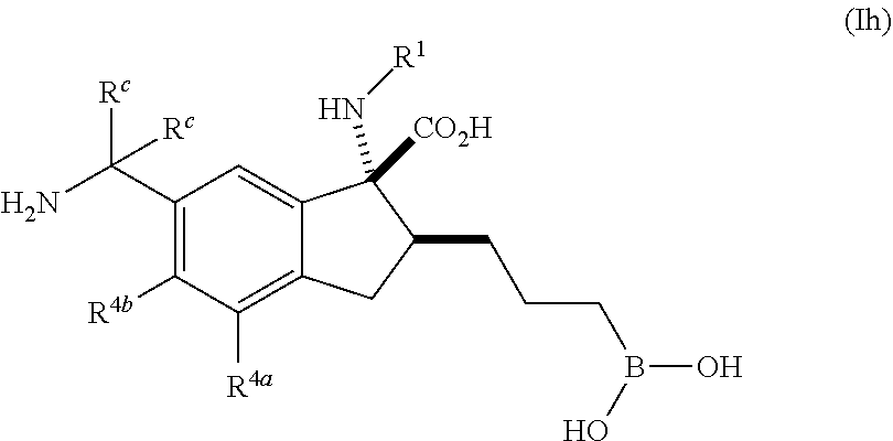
C1(C(N)([Rc])[Rc])=C([R4b])C([R4a])=C2C(=C1)C([CO2H])(N[R1])C(CCCB(O)O)C2
